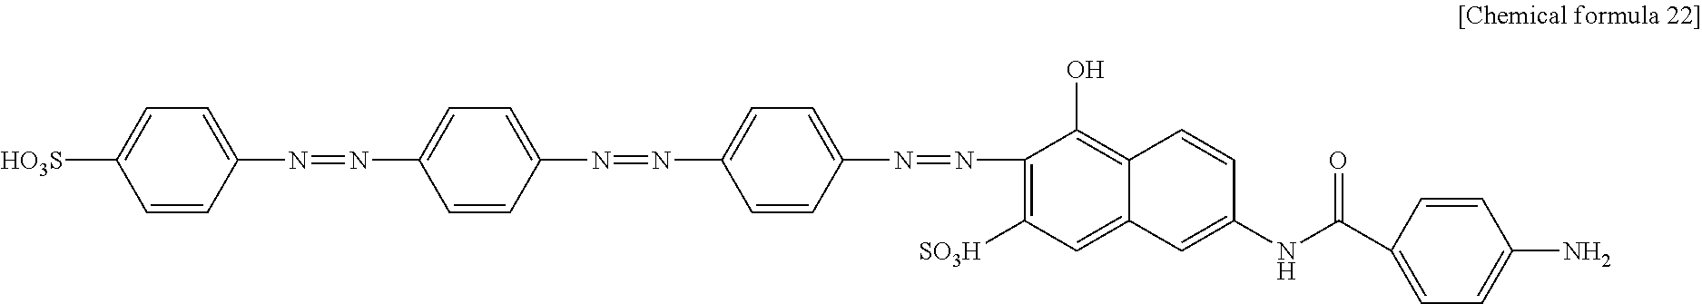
C1=CC(N=NC2=CC=C(N=NC3=CC=C(N=NC4=C([SO3H])C=C5C(=C4O)C=CC(NC(=O)C4=CC=C(N)C=C4)=C5)C=C3)C=C2)=CC=C1[HO3S]
